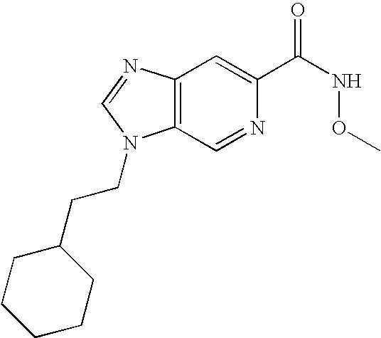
C12=C(N=CN1CCC1CCCCC1)C=C(C(NOC)=O)N=C2
